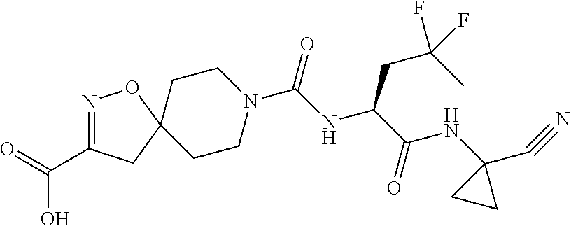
N1=C(C(=O)O)CC2(O1)CCN(C(NC(C(NC1(C#N)CC1)=O)CC(C)(F)F)=O)CC2
